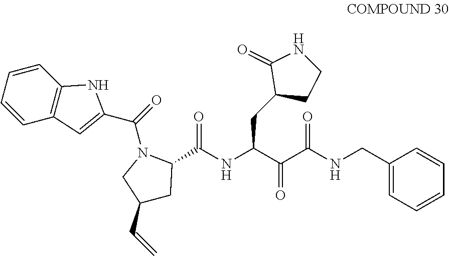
C1=CC=CC2=C1C=C(C(=O)N1CC(C=C)CC1C(NC(C(C(NCC1=CC=CC=C1)=O)=O)CC1CCNC1=O)=O)N2
